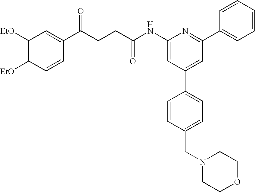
C1([EtO])=C([EtO])C=CC(C(CCC(NC2=CC(C3=CC=C(CN4CCOCC4)C=C3)=CC(C3=CC=CC=C3)=N2)=O)=O)=C1
